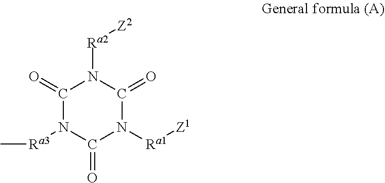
C1(=O)N([Ra3]C)C(=O)N([Ra1][Z1])C(=O)N1[Ra2][Z2]
